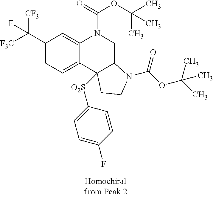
C1(C([F3C])([CF3])F)=CC=C2C(=C1)N(C(=O)OC(C)(C)C)CC1C2([O2S]C2=CC=C(F)C=C2)CCN1C(=O)OC(C)(C)C
